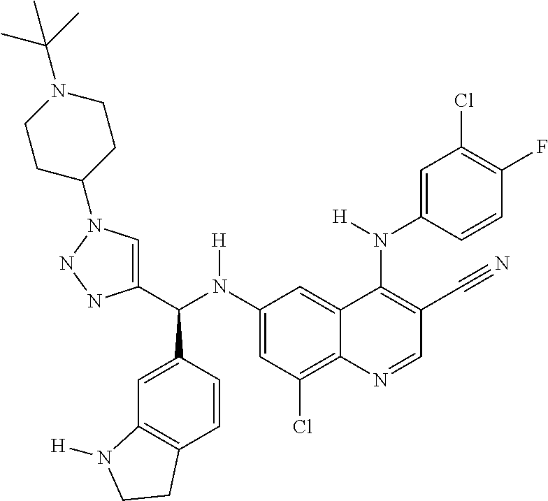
C1(N(C(C2=CN(C3CCN(C(C)(C)C)CC3)NN2)C2=CC3=C(C=C2)CCN3[H])[H])=CC(Cl)=C2C(=C1)C(N(C1=CC(Cl)=C(F)C=C1)[H])=C(C#N)C=N2
